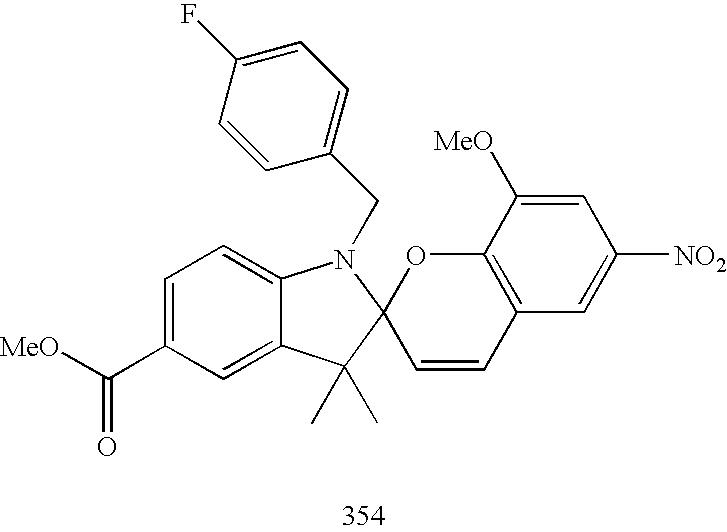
C1=CC(F)=CC=C1CN1C2=CC=C(C([MeO])=O)C=C2C(C)(C)C12C=CC1=C(O2)C([MeO])=CC([NO2])=C1
